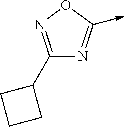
C1(C2CCC2)=NOC(->C)=N1
